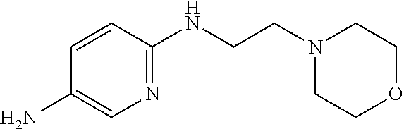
C1(N)=CN=C(NCCN2CCOCC2)C=C1
